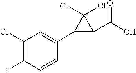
C1(Cl)=C(F)C=CC(C2C(C(O)=O)C2(Cl)Cl)=C1
